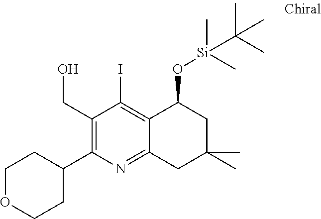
C1(C2CCOCC2)=C(CO)C(I)=C2C(=N1)CC(C)(C)CC2O[Si](C)(C)C(C)(C)C
